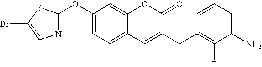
C1(OC2=NC=C(Br)S2)=CC=C2C(=C1)OC(=O)C(CC1=C(F)C(N)=CC=C1)=C2C
